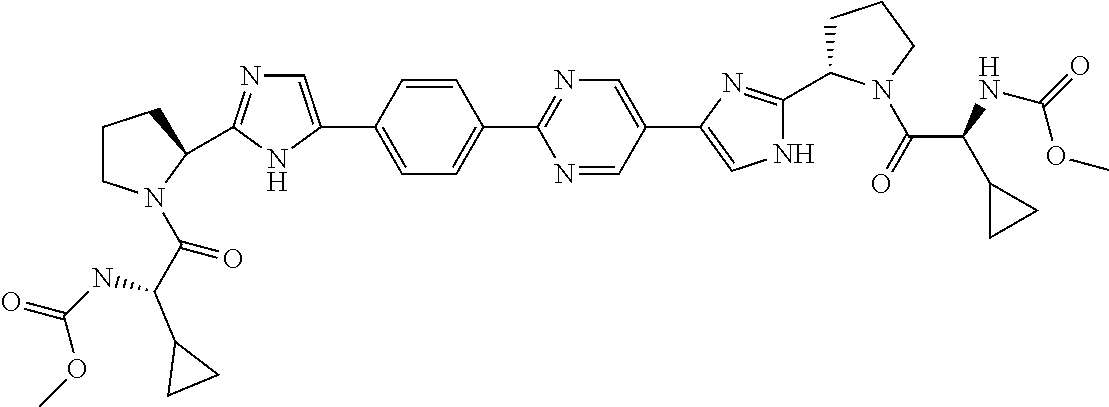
C1(C2=CN=C(C3N(C(C(NC(=O)OC)C4CC4)=O)CCC3)N2)=CC=C(C2=NC=C(C3=CNC(C4CCCN4C(=O)C(NC(=O)OC)C4CC4)=N3)C=N2)C=C1
